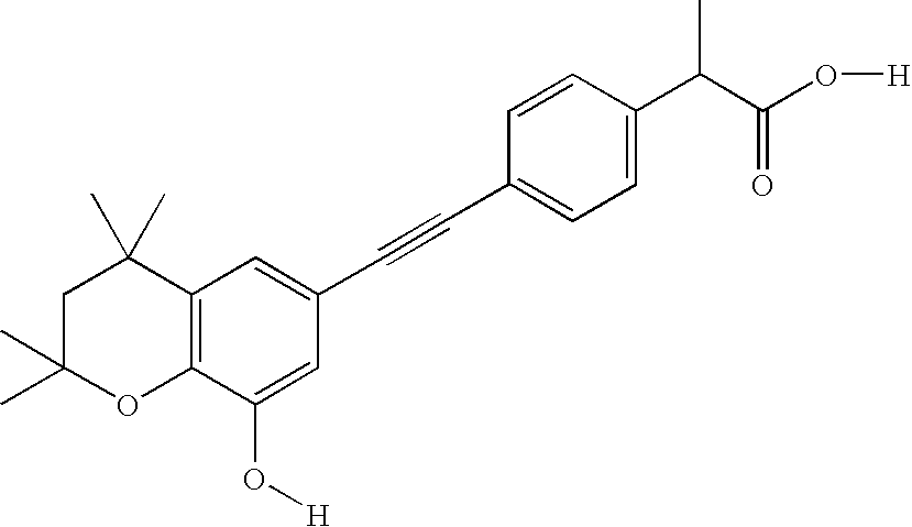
C1=C(C(C(O[H])=O)C)C=CC(C#CC2=CC3=C(C(O[H])=C2)OC(C)(C)CC3(C)C)=C1
